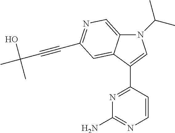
N1(C(C)C)C2=CN=C(C#CC(O)(C)C)C=C2C(C2=NC(N)=NC=C2)=C1
